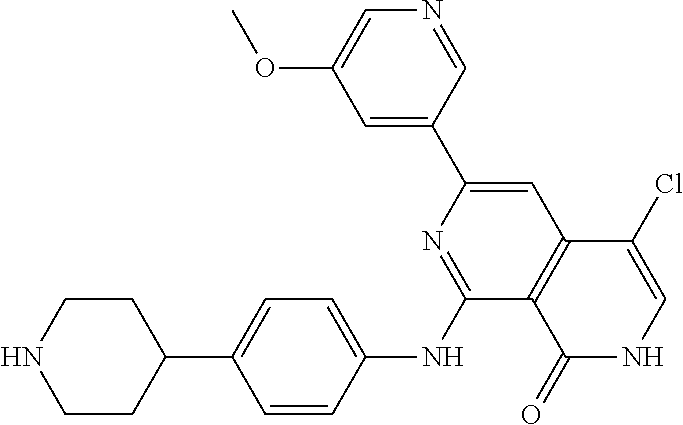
C1(C2=CC3=C(C(NC4=CC=C(C5CCNCC5)C=C4)=N2)C(=O)NC=C3Cl)=CC(OC)=CN=C1
